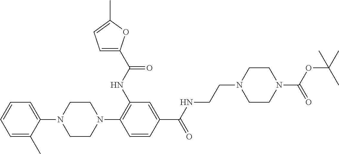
C1=C(C)C(N2CCN(C3=C(NC(=O)C4=CC=C(C)O4)C=C(C(NCCN4CCN(C(OC(C)(C)C)=O)CC4)=O)C=C3)CC2)=CC=C1
